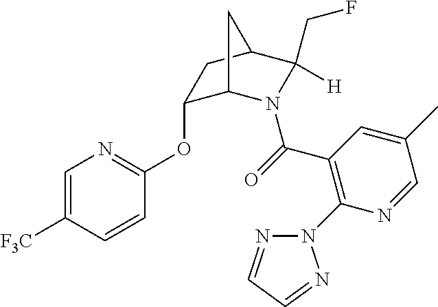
C1(OC2=NC=C([F3C])C=C2)C2N(C(=O)C3=C(N4N=CC=N4)N=CC(C)=C3)C(CF)([H])C(C1)C2
